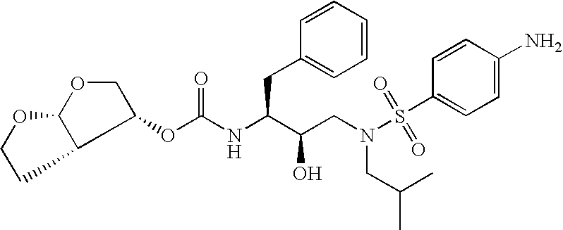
O(C(NC(C(CN(CC(C)C)S(=O)(=O)C1=CC=C(N)C=C1)O)CC1=CC=CC=C1)=O)C1C2CCOC2OC1
